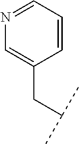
N1=CC=CC(CC(C)C)=C1
